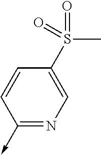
C1(->C)=NC=C(S(C)(=O)=O)C=C1
